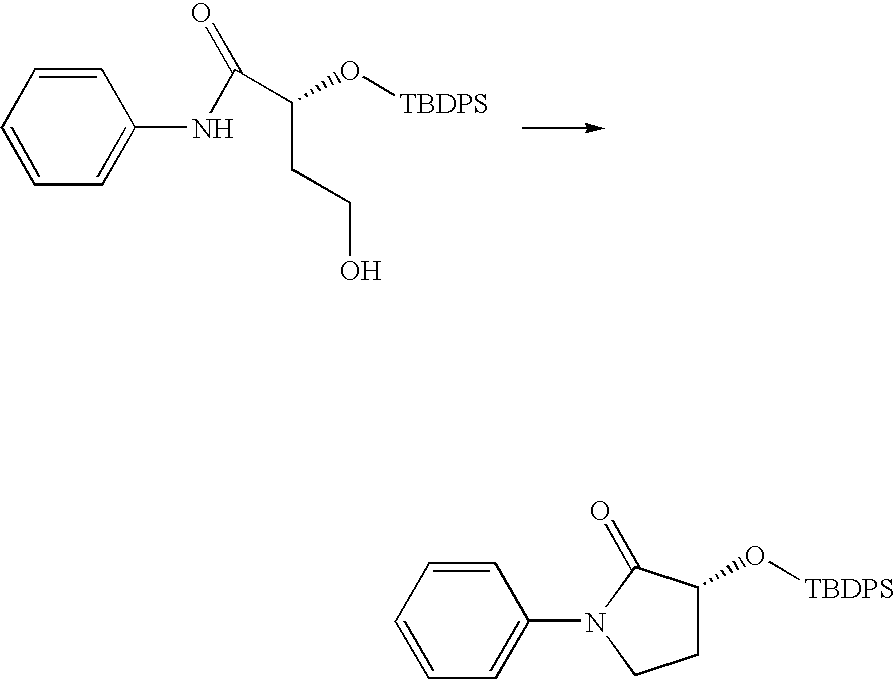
C1=CC=CC=C1NC(=O)C(CCO)O[TBDPS].C1=CC=CC=C1N1CCC(O[TBDPS])C1=O
